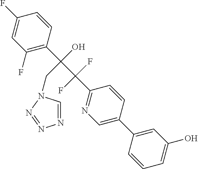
C1(C2=CN=C(C(C(C3=C(F)C=C(F)C=C3)(O)CN3C=NN=N3)(F)F)C=C2)=CC(O)=CC=C1
